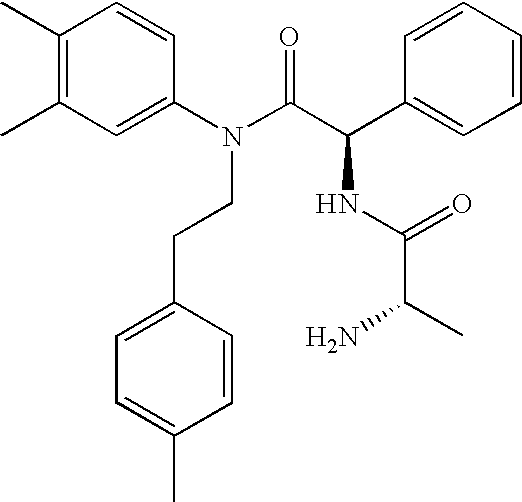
C1(C)=C(C)C=C(N(C(C(C2=CC=CC=C2)NC(C(C)N)=O)=O)CCC2=CC=C(C)C=C2)C=C1
